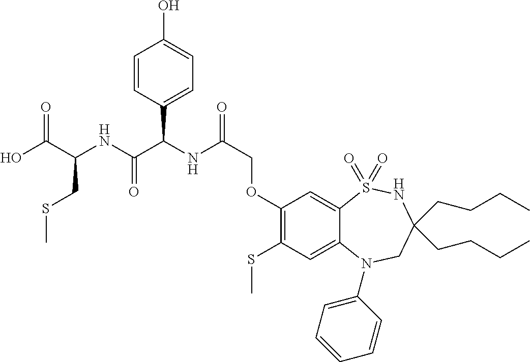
C1(OCC(NC(C(NC(C(O)=O)CSC)=O)C2=CC=C(O)C=C2)=O)=C(SC)C=C2C(=C1)S(=O)(=O)NC(CCCC)(CCCC)CN2C1=CC=CC=C1
